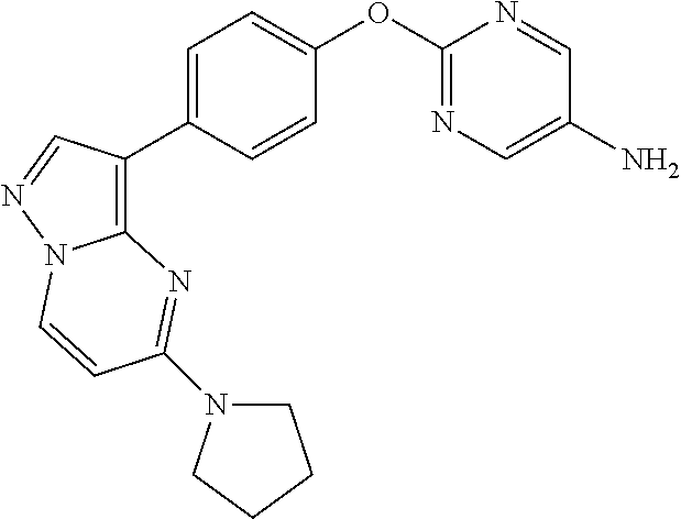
C1(OC2=NC=C(N)C=N2)=CC=C(C2=C3N(N=C2)C=CC(N2CCCC2)=N3)C=C1
